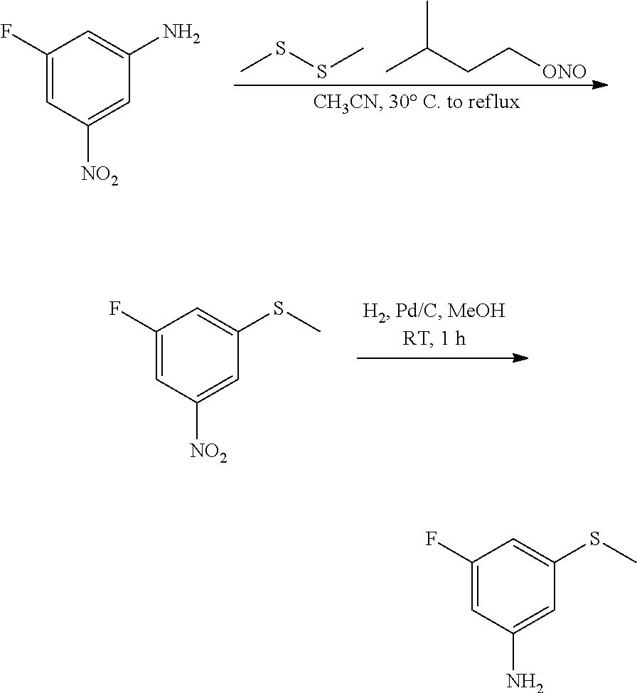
CSSC.CC(C)CC[ONO].C1(F)=CC([NO2])=CC(N)=C1.C1(F)=CC([NO2])=CC(SC)=C1.C1(F)=CC(N)=CC(SC)=C1
